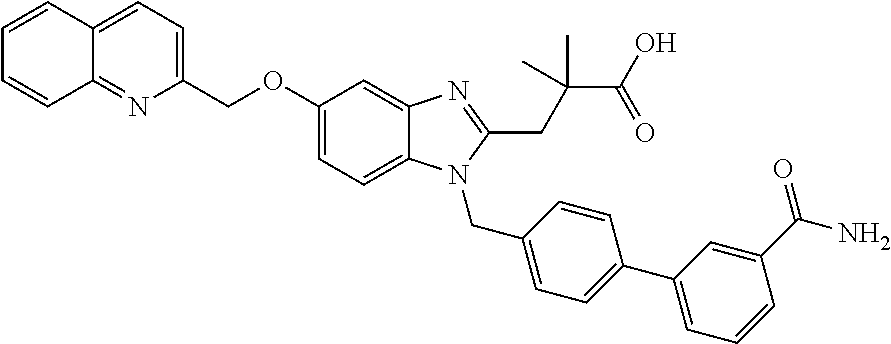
C1(COC2=CC=C3C(=C2)N=C(CC(C)(C(=O)O)C)N3CC2=CC=C(C3=CC=CC(C(=O)N)=C3)C=C2)=CC=C2C(=N1)C=CC=C2
